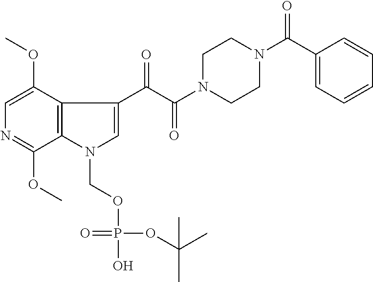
C12=C(N(COP(O)(OC(C)(C)C)=O)C=C1C(C(N1CCN(C(C3=CC=CC=C3)=O)CC1)=O)=O)C(OC)=NC=C2OC
